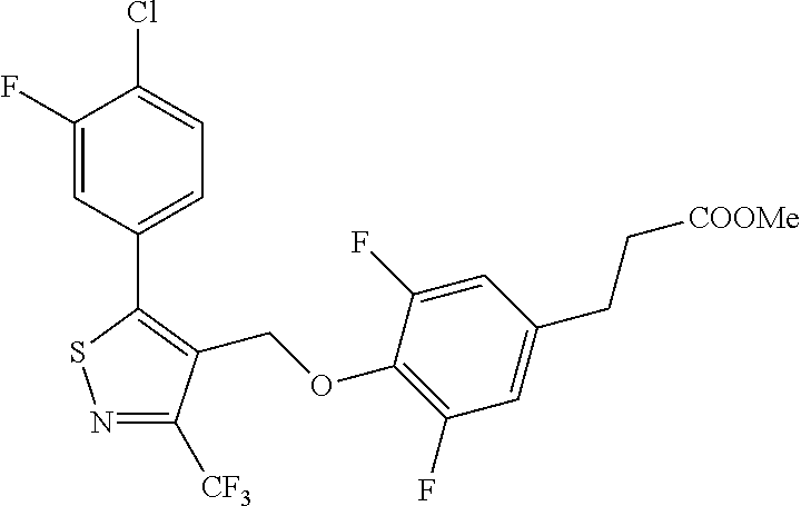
C(OC1=C(F)C=C(CC[COOMe])C=C1F)C1=C(C2=CC=C(Cl)C(F)=C2)SN=C1[CF3]
